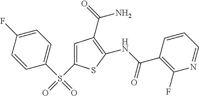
C1(NC(=O)C2=C(F)N=CC=C2)=C(C(=O)N)C=C(S(=O)(C2=CC=C(F)C=C2)=O)S1
